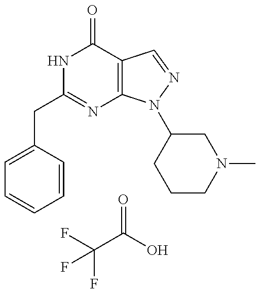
C(C1=NC2=C(C(=O)N1)C=NN2C1CCCN(C)C1)C1=CC=CC=C1.FC(F)(C(=O)O)F
